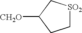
[CH2O]C1CC[SO2]C1
